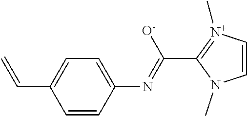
C1=CN(C)C(C(=NC2=CC=C(C=C)C=C2)[O-])=[N+]1C
